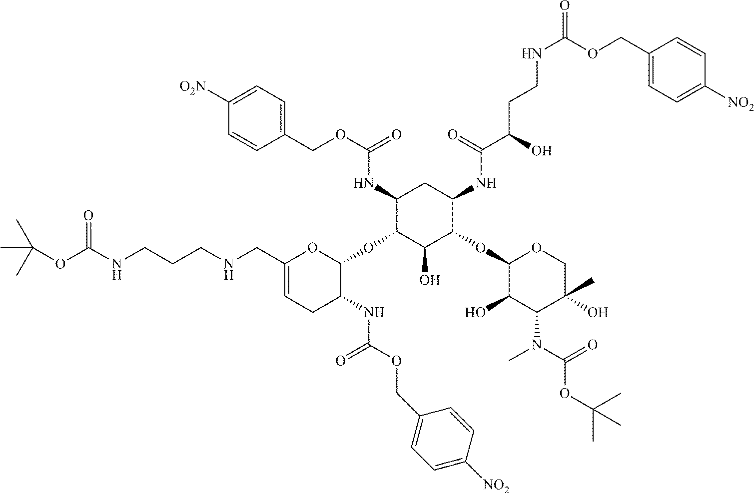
C1(CNCCCNC(OC(C)(C)C)=O)=CCC(NC(OCC2=CC=C([NO2])C=C2)=O)C(OC2C(NC(OCC3=CC=C([O2N])C=C3)=O)CC(NC(=O)C(CCNC(OCC3=CC=C([NO2])C=C3)=O)O)C(OC3C(O)C(N(C)C(=O)OC(C)(C)C)C(C)(O)CO3)C2O)O1
